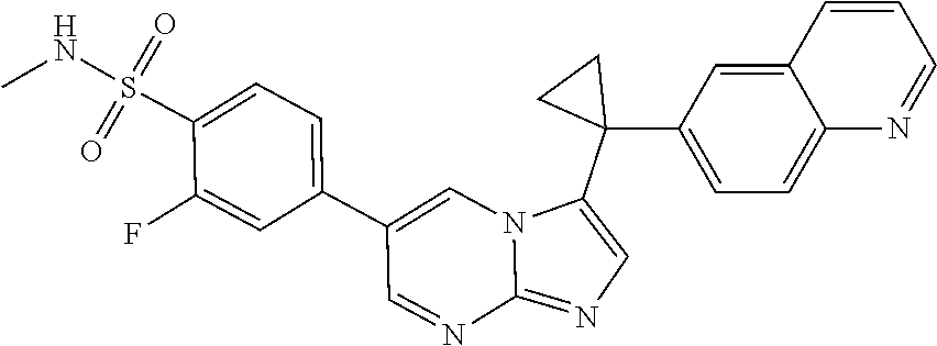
FC1=CC(C2=CN3C(=NC=C3C3(C4=CC=C5C(=C4)C=CC=N5)CC3)N=C2)=CC=C1S(NC)(=O)=O
